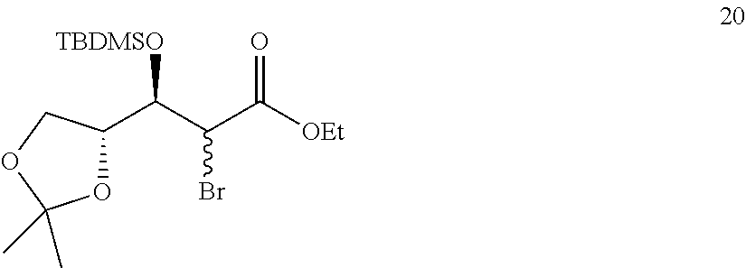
C1(C(C(C([OEt])=O)Br)[TBDMSO])OC(C)(C)OC1
